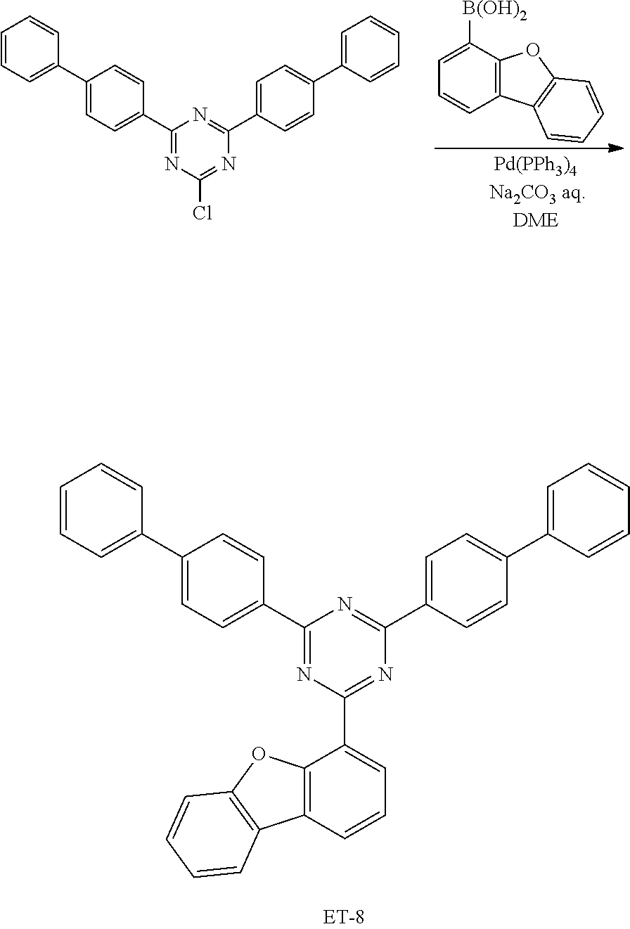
C1=C([B(OH)2])C2=C(C=C1)C1=C(O2)C=CC=C1.C1(C2=CC=C(C3=CC=CC=C3)C=C2)=NC(Cl)=NC(C2=CC=C(C3=CC=CC=C3)C=C2)=N1.C1(C2=CC=C(C3=CC=CC=C3)C=C2)=NC(C2=CC=CC3=C2OC2=C3C=CC=C2)=NC(C2=CC=C(C3=CC=CC=C3)C=C2)=N1
